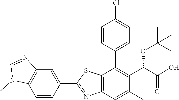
C1=CC(C2=C(C(OC(C)(C)C)C(=O)O)C(C)=CC3=C2SC(C2=CC4=C(C=C2)N(C)C=N4)=N3)=CC=C1Cl
